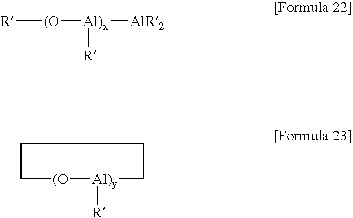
[R][(O][Al)x]([AlR2])[R].[(O]1CCCC[Al)y]1[R]
